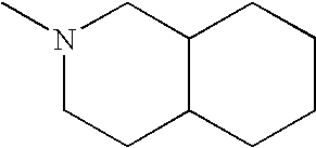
CN1CCC2C(C1)CCCC2
